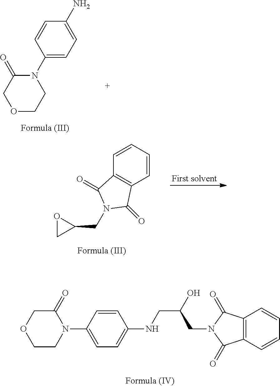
O1CCN(C2=CC=C(N)C=C2)C(=O)C1.C1=CC=CC2=C1C(=O)N(CC1OC1)C2=O.C12=C(C=CC=C1)C(=O)N(CC(CNC1=CC=C(N3C(=O)COCC3)C=C1)O)C2=O
